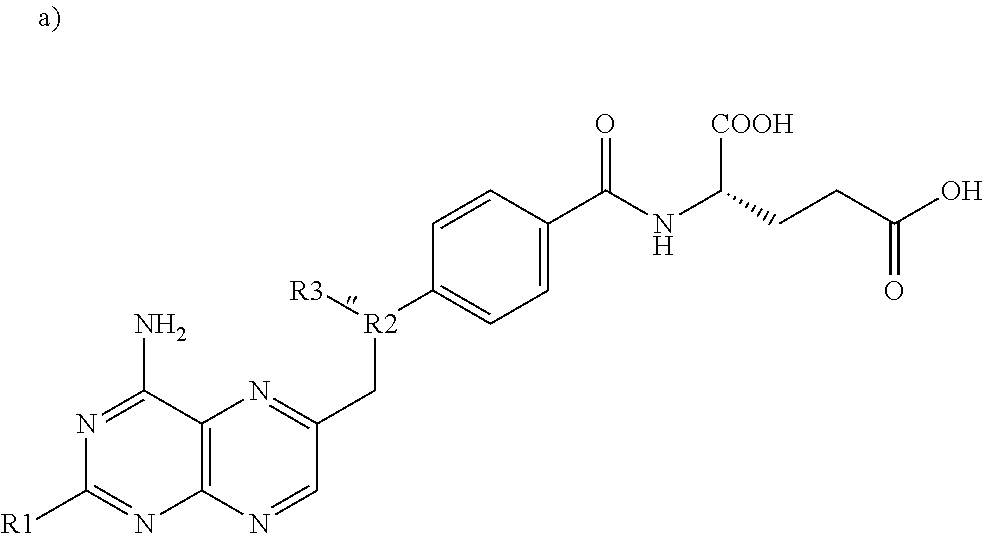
N1=C(N)C2=C(N=C1[R1])N=CC(C[R2](C1=CC=C(C(=O)NC([COOH])CCC(=O)O)C=C1)[R3])=N2
